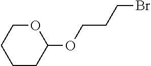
C1CC(OCCCBr)OCC1
